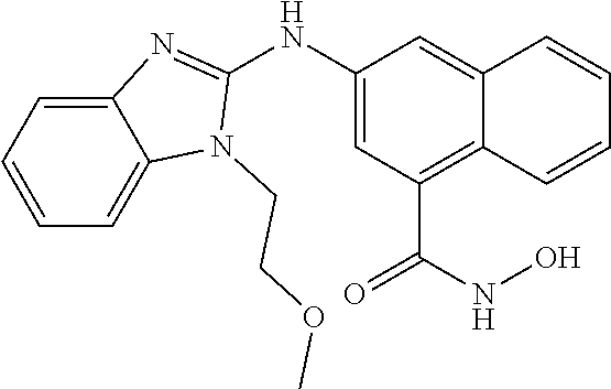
C12=CC=CC=C1N(CCOC)C(NC1=CC(C(NO)=O)=C3C(=C1)C=CC=C3)=N2
